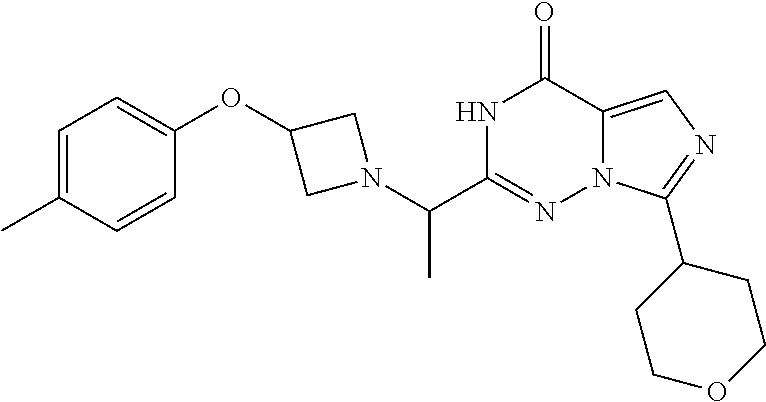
N1C(C(N2CC(OC3=CC=C(C)C=C3)C2)C)=NN2C(=CN=C2C2CCOCC2)C1=O
